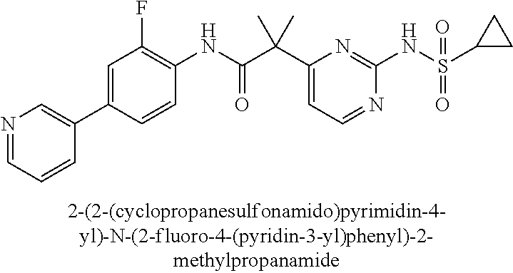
N1=CC=C(C(C(NC2=C(F)C=C(C3=CN=CC=C3)C=C2)=O)(C)C)N=C1NS(=O)(=O)C1CC1
